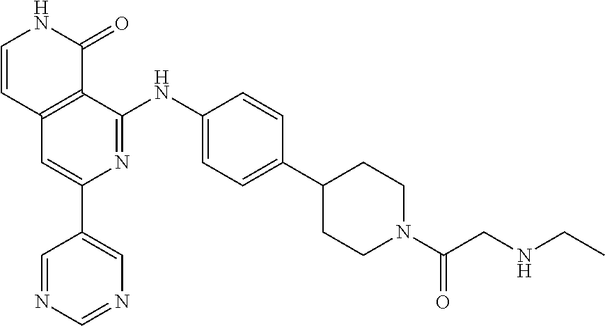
C1=CC2=C(C(=O)N1)C(NC1=CC=C(C3CCN(C(CNCC)=O)CC3)C=C1)=NC(C1=CN=CN=C1)=C2
